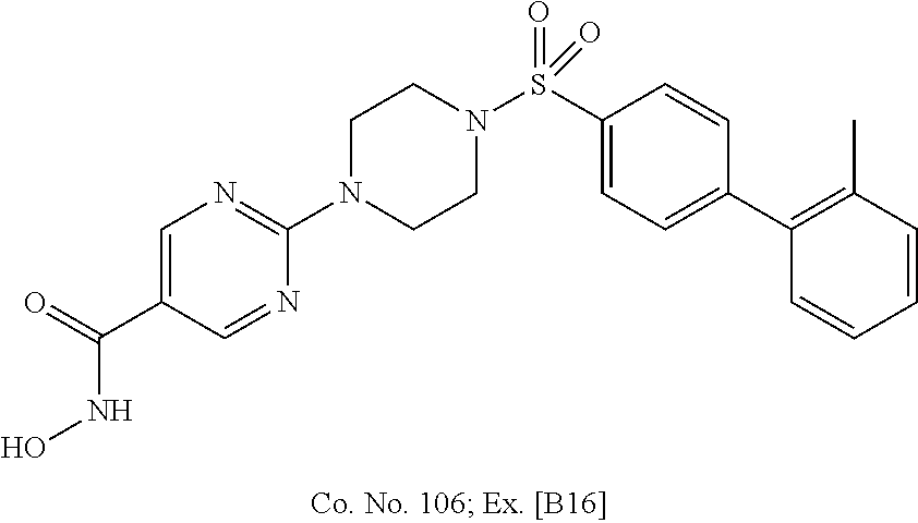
N1(C2=NC=C(C(NO)=O)C=N2)CCN(S(C2=CC=C(C3=C(C)C=CC=C3)C=C2)(=O)=O)CC1
